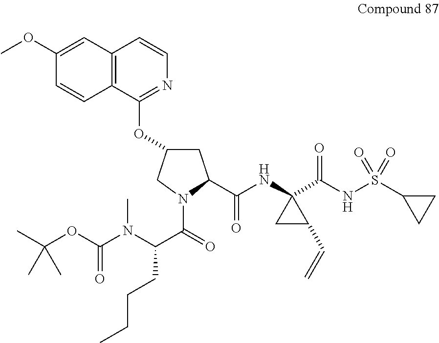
C1C(OC2=NC=CC3=C2C=CC(OC)=C3)CN(C(=O)C(CCCC)N(C(OC(C)(C)C)=O)C)C1C(NC1(C(NS(C2CC2)(=O)=O)=O)CC1C=C)=O
